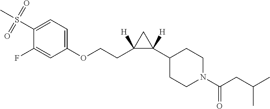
C1(F)=CC(OCCC2([H])C(C3CCN(C(CC(C)C)=O)CC3)([H])C2)=CC=C1S(=O)(=O)C
